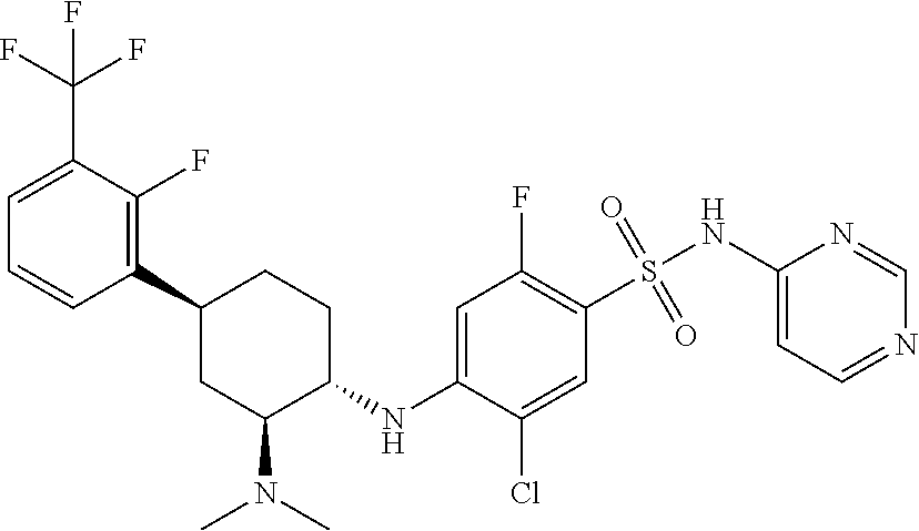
C1=C(C(F)(F)F)C(F)=C(C2CC(N(C)C)C(NC3=CC(F)=C(S(=O)(NC4=CC=NC=N4)=O)C=C3Cl)CC2)C=C1
